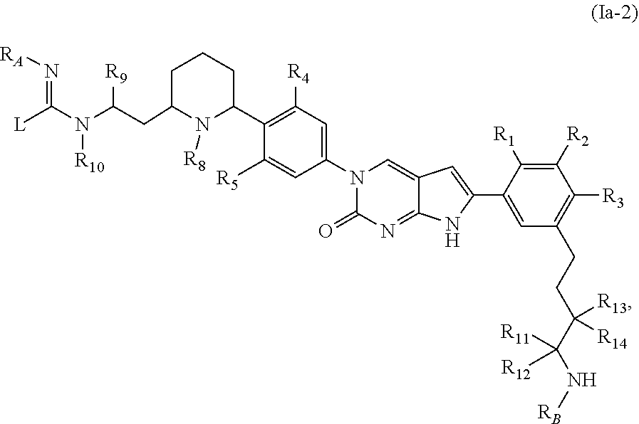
[L]C(N(C(CC1CCCC(C2=C([R4])C=C(N3C(=O)N=C4C(=C3)C=C(C3=CC(CCC(C(N[RB])([R11])[R12])([R13])[R14])=C([R3])C([R2])=C3[R1])N4)C=C2[R5])N1[R8])[R9])[R10])=N[RA]
